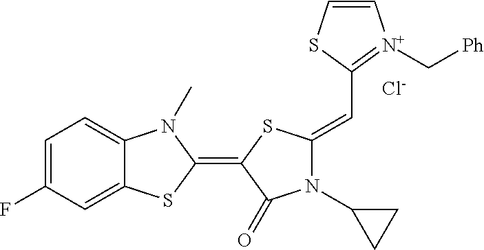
[Cl-].C1=C(F)C=C2C(=C1)N(C)C(=C1SC(=CC3=[N+](C[Ph])C=CS3)N(C3CC3)C1=O)S2
